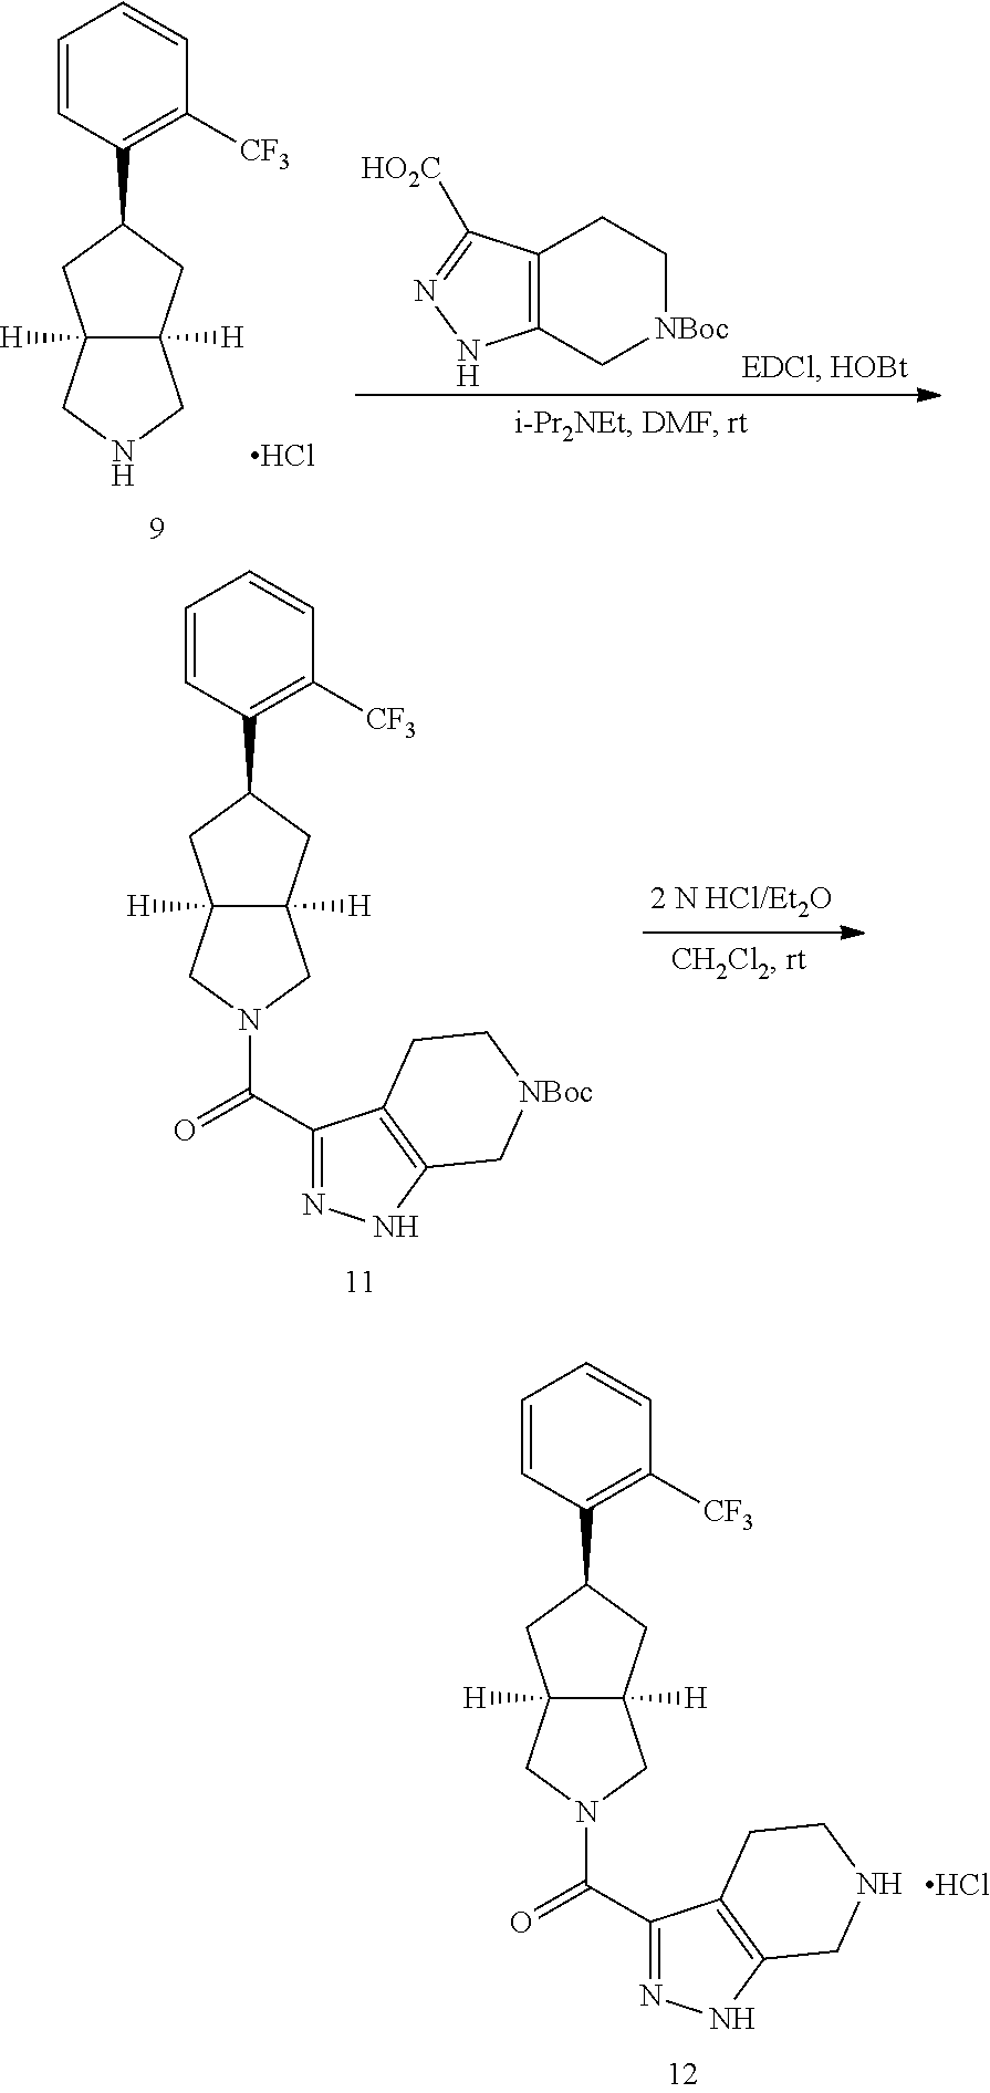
C12([H])C([H])(CNC1)CC(C1=C([CF3])C=CC=C1)C2.Cl.C12=C(C[NBoc]CC1)NN=C2[HO2C].C12([H])C([H])(CN(C(C3=NNC4=C3CC[NBoc]C4)=O)C1)CC(C1=C([CF3])C=CC=C1)C2.C12([H])C([H])(CN(C(C3=NNC4=C3CCNC4)=O)C1)CC(C1=C([CF3])C=CC=C1)C2.Cl
